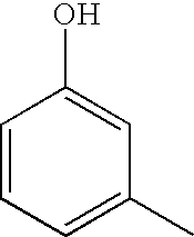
C1=C(O)C=CC=C1C
